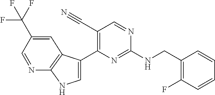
N(C1=NC(C2=CNC3=C2C=C(C(F)(F)F)C=N3)=C(C#N)C=N1)CC1=C(F)C=CC=C1
